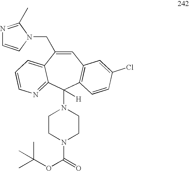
C1=C(CN2C=CN=C2C)C2=CC=CN=C2C(N2CCN(C(=O)OC(C)(C)C)CC2)([H])C2=C1C=C(Cl)C=C2
